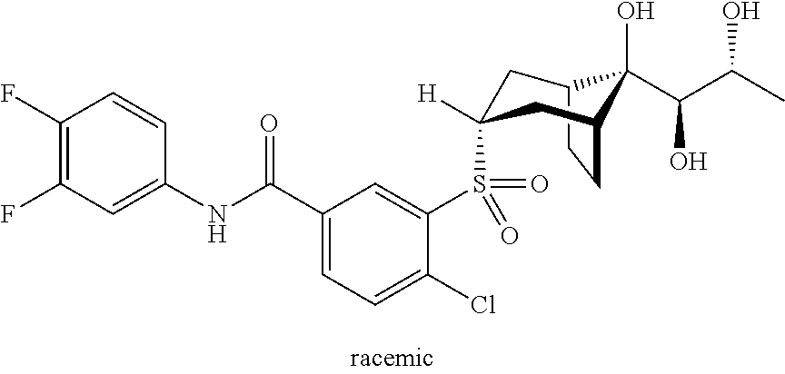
C12CCC(CC(S(C3=CC(C(NC4=CC(F)=C(F)C=C4)=O)=CC=C3Cl)(=O)=O)([H])C1)C2(O)C(C(C)O)O
